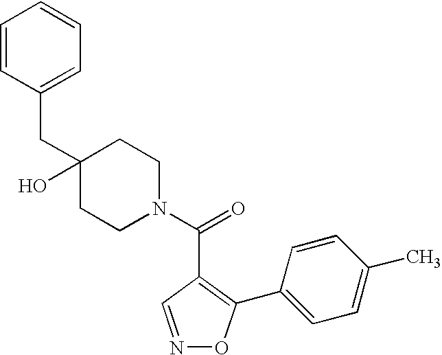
C1(CC2=CC=CC=C2)(O)CCN(C(=O)C2=C(C3=CC=C(C)C=C3)ON=C2)CC1
